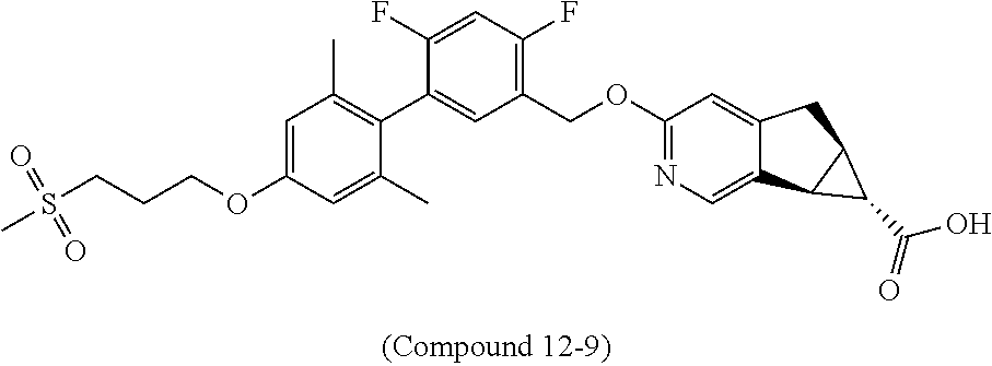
C1=C(OCCCS(C)(=O)=O)C=C(C)C(C2=CC(COC3=NC=C4C(=C3)CC3C4C3C(=O)O)=C(F)C=C2F)=C1C
